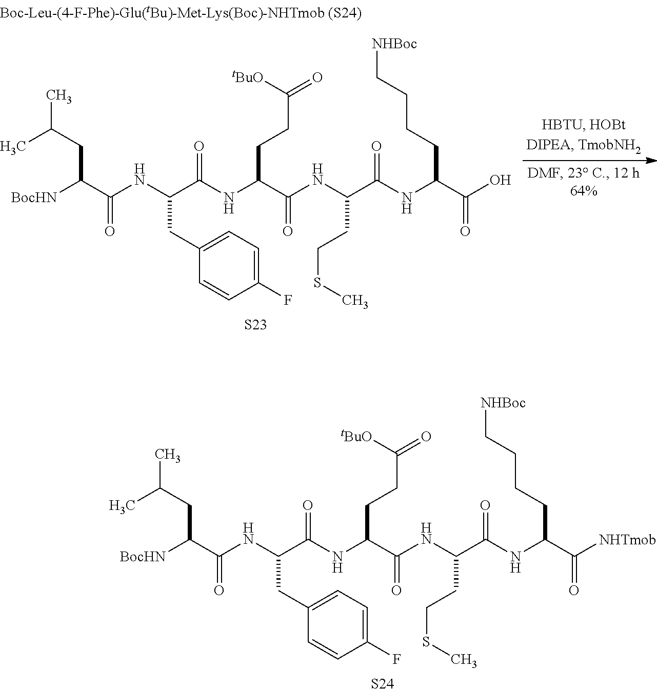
CC(CC(C(NC(C(NC(CCC([tBuO])=O)C(=O)NC(C(=O)NC(CCCC[NHBoc])C([NHTmob])=O)CCSC)=O)CC1=CC=C(F)C=C1)=O)[BocHN])C.[S24].CC(CC(C(NC(C(NC(CCC([tBuO])=O)C(=O)NC(C(=O)NC(CCCC[NHBoc])C(O)=O)CCSC)=O)CC1=CC=C(F)C=C1)=O)[BocHN])C.[S23]
